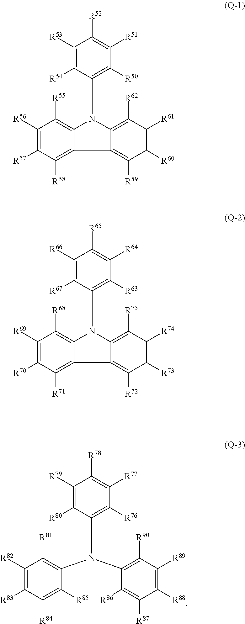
C1([R56])=C([R57])C([R58])=C2C(=C1[R55])N(C1=C([R50])C([R51])=C([R52])C([R53])=C1[R54])C1=C([R62])C([R61])=C([R60])C([R59])=C21.C1([R69])=C([R70])C([R71])=C2C(=C1[R68])N(C1=C([R63])C([R64])=C([R65])C([R66])=C1[R67])C1=C([R75])C([R74])=C([R73])C([R72])=C21.C1([R82])=C([R83])C([R84])=C([R85])C(N(C2=C([R90])C([R89])=C([R88])C([R87])=C2[R86])C2=C([R76])C([R77])=C([R78])C([R79])=C2[R80])=C1[R81]
